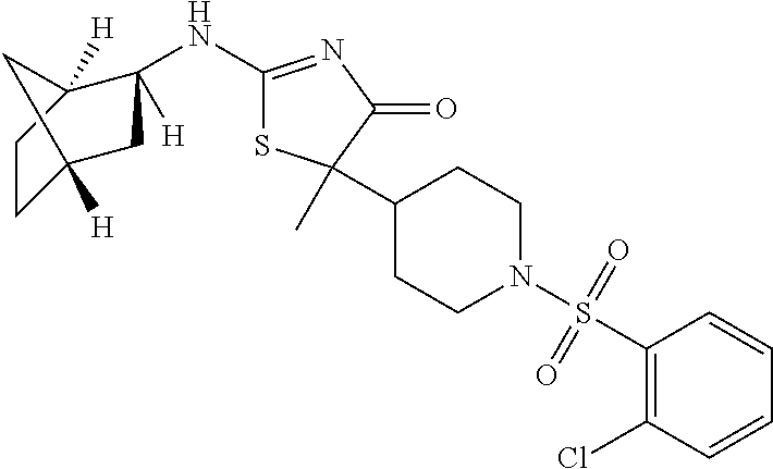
C1(S(N2CCC(C3(C)SC(NC4([H])CC5([H])CCC4([H])C5)=NC3=O)CC2)(=O)=O)=C(Cl)C=CC=C1
